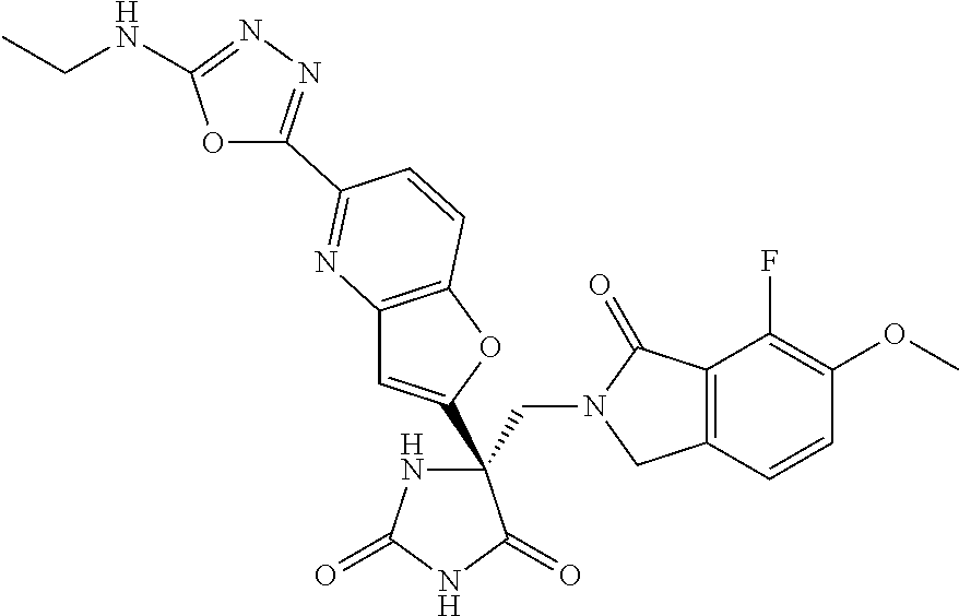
C(C1(C2=CC3=C(O2)C=CC(C2=NN=C(NCC)O2)=N3)NC(=O)NC1=O)N1CC2=C(C1=O)C(F)=C(OC)C=C2
